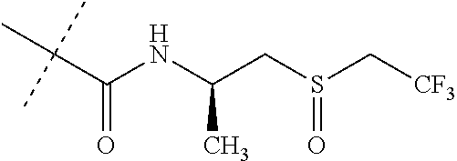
C(C(NC(CS(C[CF3])=O)C)=O)(C)(C)C
